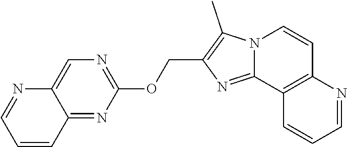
O(C1=NC=C2C(=N1)C=CC=N2)CC1=C(C)N2C(=N1)C1=C(C=C2)N=CC=C1
